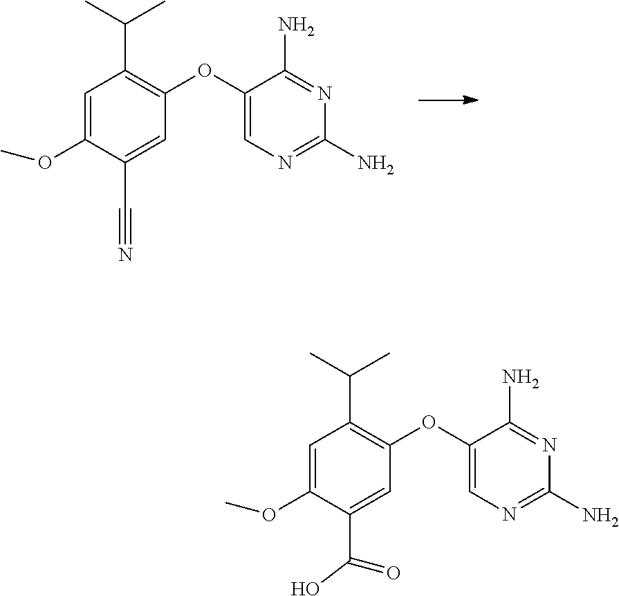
N1=C(N)C(OC2=C(C(C)C)C=C(OC)C(C#N)=C2)=CN=C1N.N1=C(N)C(OC2=C(C(C)C)C=C(OC)C(C(=O)O)=C2)=CN=C1N
